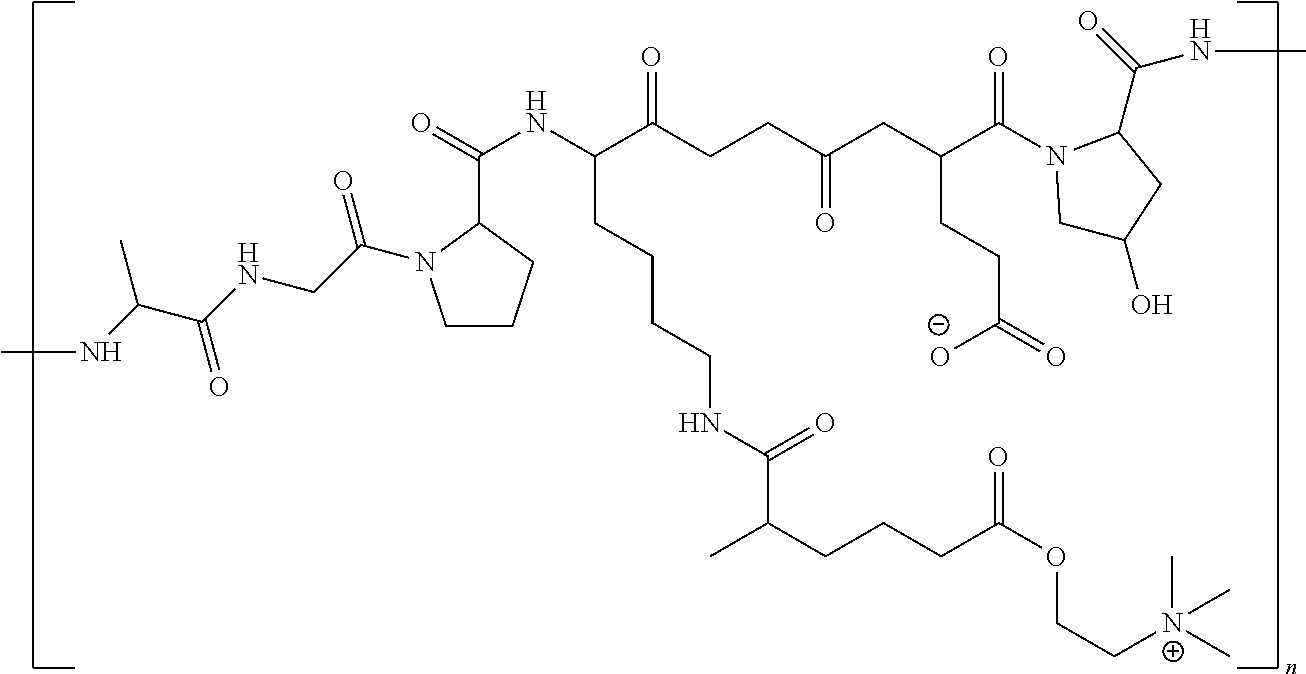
CNC(C(=O)NCC(=O)N1CCCC1C(=O)NC(C(CCC(CC(C(=O)N1CC(O)CC1C(=O)NC)CCC(=O)[O-])=O)=O)CCCCNC(C(CCCC(OCC[N+](C)(C)C)=O)C)=O)C
